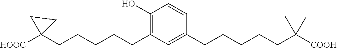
C1=CC(CCCCCC(C)(C)[COOH])=CC(CCCCCC2([HOOC])CC2)=C1O
